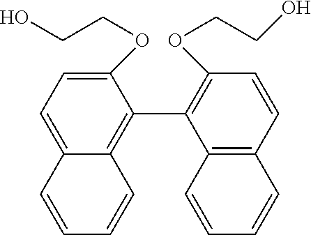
C12=CC=C(OCCO)C(C3=C(OCCO)C=CC4=C3C=CC=C4)=C1C=CC=C2
